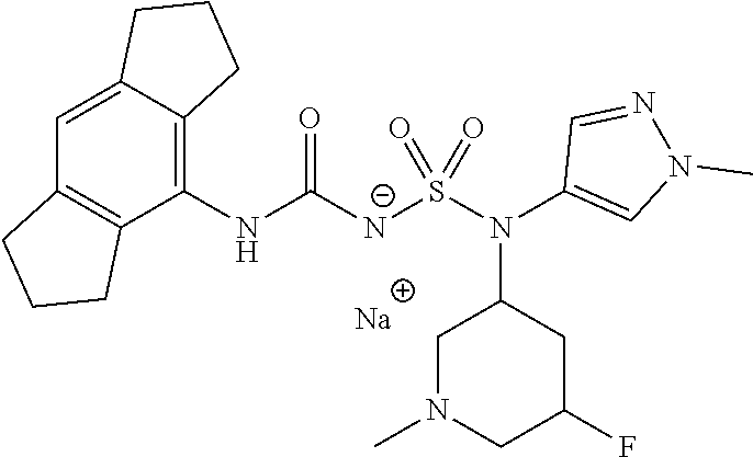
[Na].C1(NC([N-]S(N(C2=CN(C)N=C2)C2CN(C)CC(F)C2)(=O)=O)=O)=C2C(=CC3=C1CCC3)CCC2
